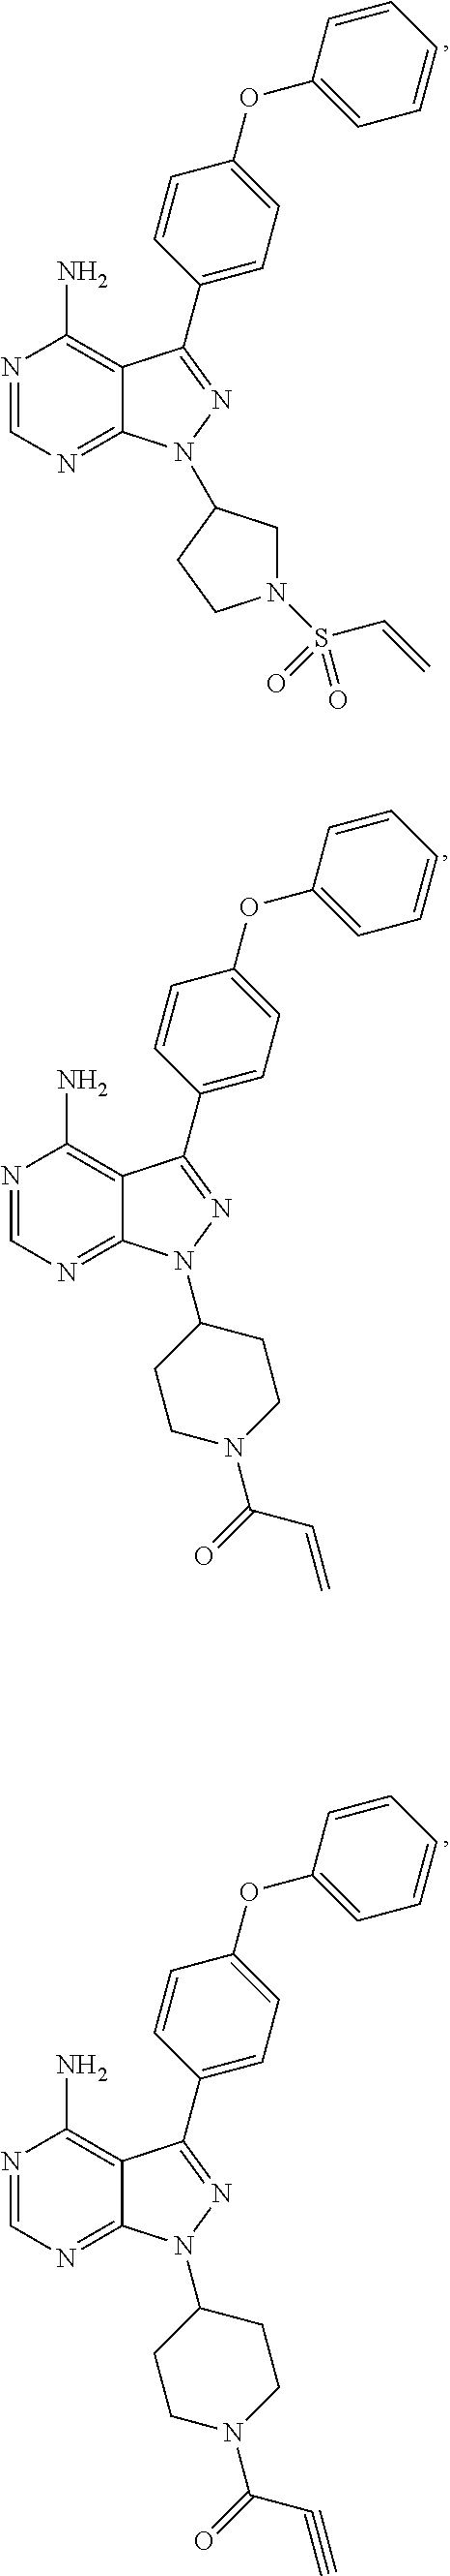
N1=CN=C2C(=C1N)C(C1=CC=C(OC3=CC=CC=C3)C=C1)=NN2C1CN(S(C=C)(=O)=O)CC1.N1=CN=C2C(=C1N)C(C1=CC=C(OC3=CC=CC=C3)C=C1)=NN2C1CCN(C(C=C)=O)CC1.N1=CN=C2C(=C1N)C(C1=CC=C(OC3=CC=CC=C3)C=C1)=NN2C1CCN(C(C#C)=O)CC1
